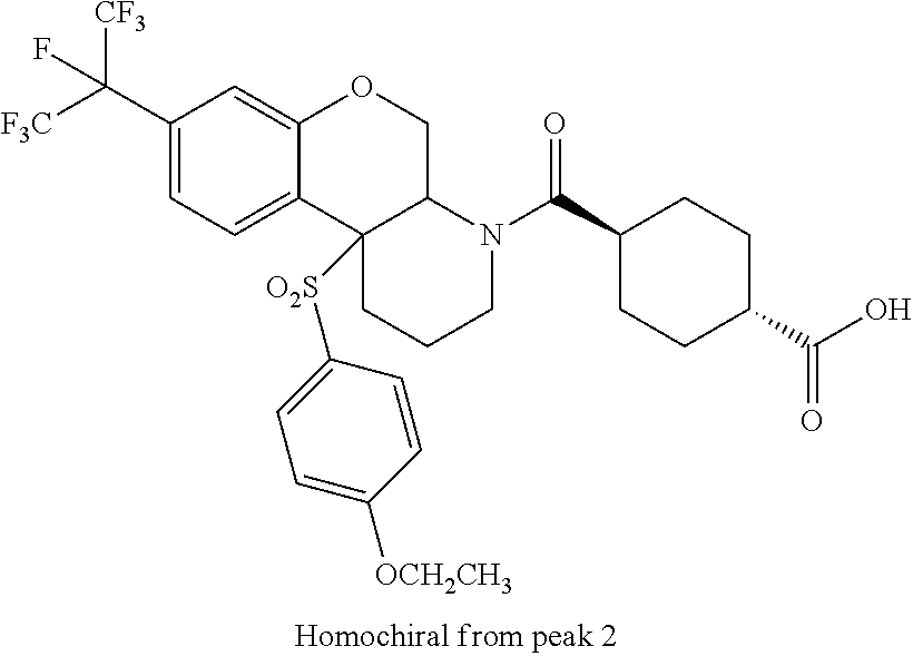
C1(C([F3C])([CF3])F)=CC=C2C(=C1)OCC1C2([O2S]C2=CC=C([OCH2CH3])C=C2)CCCN1C(C1CCC(C(=O)O)CC1)=O
